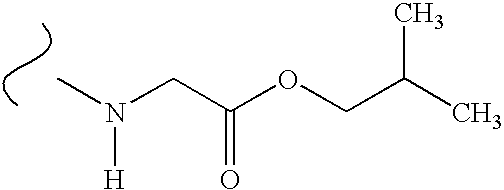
CN(CC(OCC(C)C)=O)[H]
